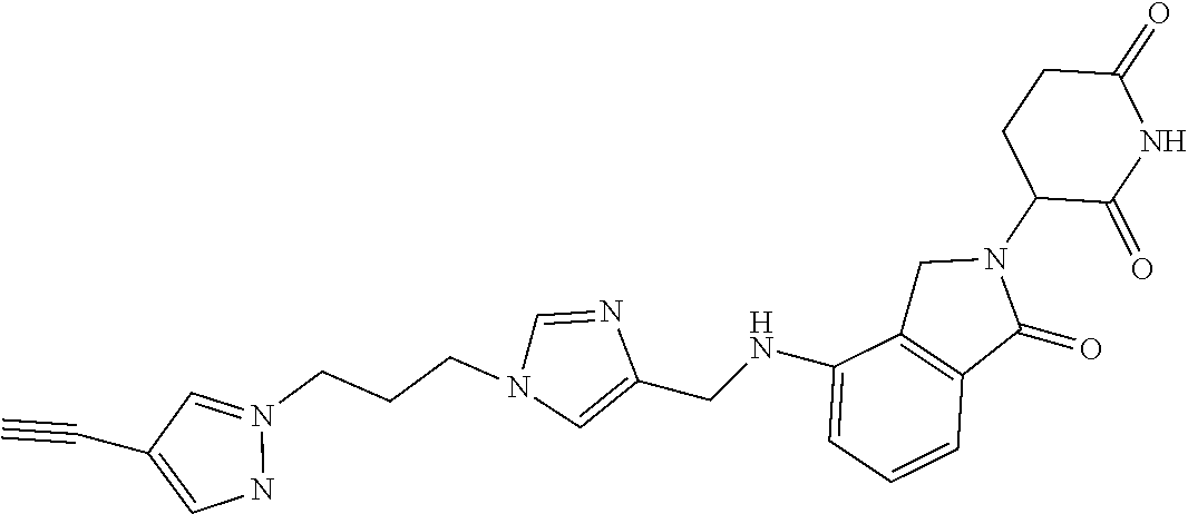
C1(=O)CCC(N2CC3=C(C2=O)C=CC=C3NCC2=CN(CCCN3=CC(C#C)=CN3)C=N2)C(=O)N1
